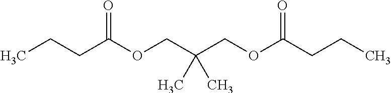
C(CC(OCC(COC(CCC)=O)(C)C)=O)C
